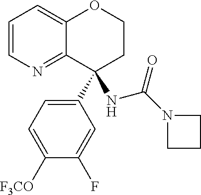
C1=CN=C2C(=C1)OCCC2(C1=CC=C([F3CO])C(F)=C1)NC(=O)N1CCC1
